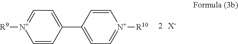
[R9][N+]1=CC=C(C2=CC=[N+]([R10])C=C2)C=C1.[X-]
